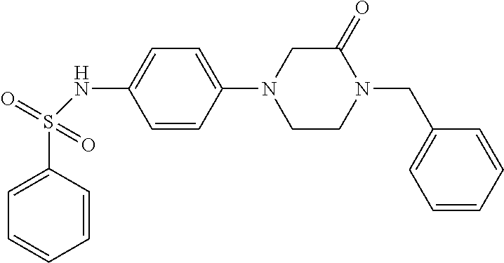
C1=CC(N2CCN(CC3=CC=CC=C3)C(=O)C2)=CC=C1NS(C1=CC=CC=C1)(=O)=O
